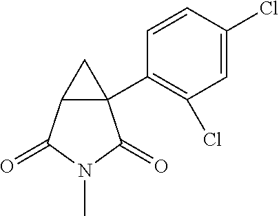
C12(C3=C(Cl)C=C(Cl)C=C3)C(C(=O)N(C)C1=O)C2
